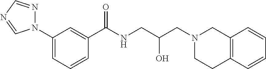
C1=C(N2N=CN=C2)C=C(C(NCC(CN2CC3=C(CC2)C=CC=C3)O)=O)C=C1
